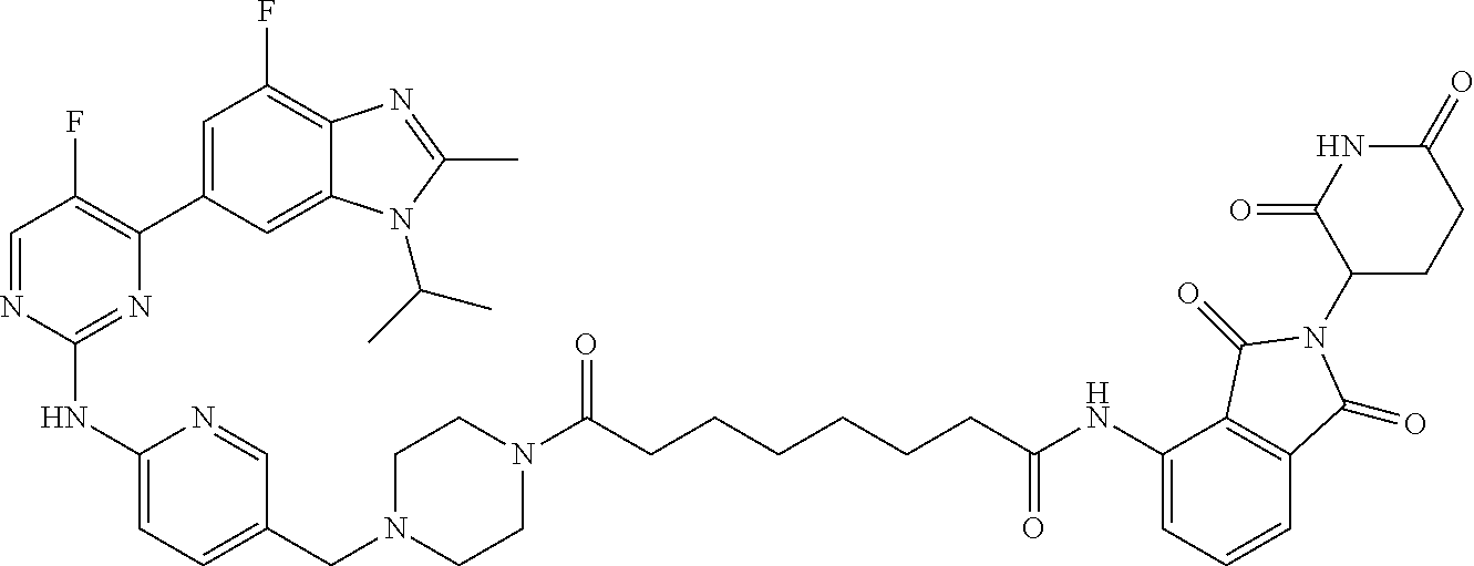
C1(NC2=NC(C3=CC(F)=C4C(=C3)N(C(C)C)C(C)=N4)=C(F)C=N2)=CC=C(CN2CCN(C(CCCCCCC(NC3=CC=CC4=C3C(=O)N(C3CCC(=O)NC3=O)C4=O)=O)=O)CC2)C=N1
